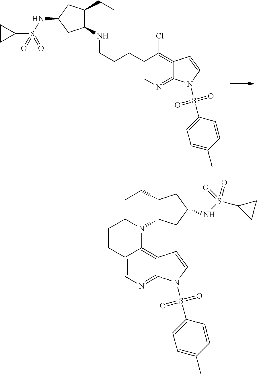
C1(CCCNC2C(CC)CC(NS(C3CC3)(=O)=O)C2)=CN=C2C(=C1Cl)C=CN2S(C1=CC=C(C)C=C1)(=O)=O.C12=CN=C3C(=C1N(C1C(CC)CC(NS(C4CC4)(=O)=O)C1)CCC2)C=CN3S(C1=CC=C(C)C=C1)(=O)=O
